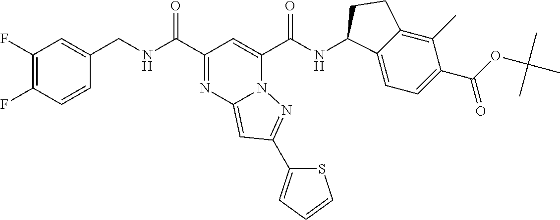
C1(F)=C(F)C=CC(CNC(C2=NC3=CC(C4=CC=CS4)=NN3C(C(NC3C4=CC=C(C(=O)OC(C)(C)C)C(C)=C4CC3)=O)=C2)=O)=C1
